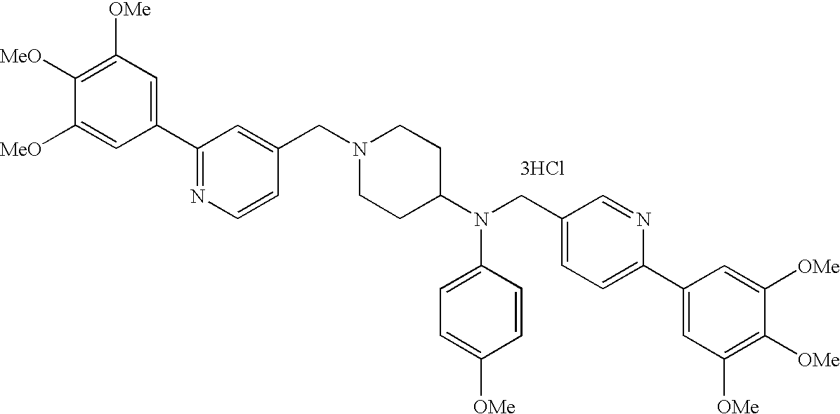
C1(C2=NC=CC(CN3CCC(N(CC4=CC=C(C5=CC([OMe])=C([OMe])C([OMe])=C5)N=C4)C4=CC=C([OMe])C=C4)CC3)=C2)=CC([OMe])=C([MeO])C([MeO])=C1.[3HCl]
